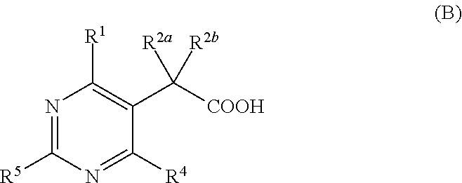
N1=C([R5])N=C([R4])C(C([COOH])([R2a])[R2b])=C1[R1]
